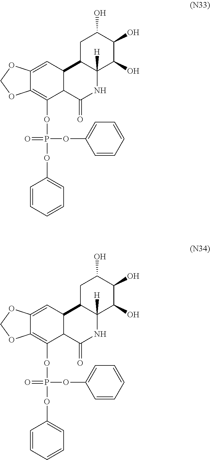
C1C2C([H])(C(O)C(O)C1O)NC(=O)C1C2C=C2C(=C1OP(OC1=CC=CC=C1)(OC1=CC=CC=C1)=O)OCO2.C1C2C([H])(C(O)C(O)C1O)NC(=O)C1C2C=C2C(=C1OP(OC1=CC=CC=C1)(OC1=CC=CC=C1)=O)OCO2
